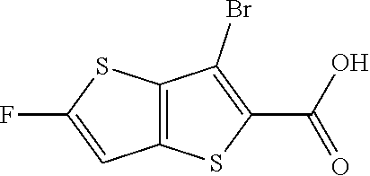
C1(C(O)=O)=C(Br)C2=C(S1)C=C(F)S2
